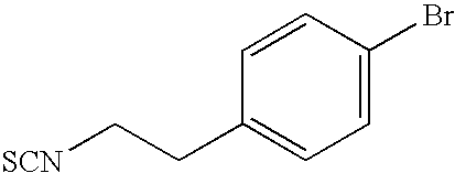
C1=CC(Br)=CC=C1CC[SCN]
